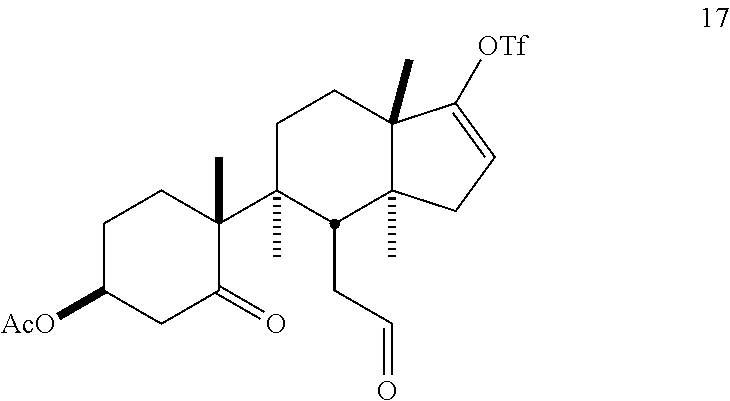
C1C([AcO])CC(=O)C(C2(C)CCC3(C)C(C)(CC=C3[OTf])C2CC=O)(C)C1
